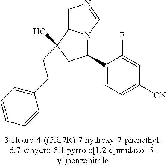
C1=C2N(C=N1)C(C1=CC=C([CN])C=C1F)CC2(CCC1=CC=CC=C1)O
